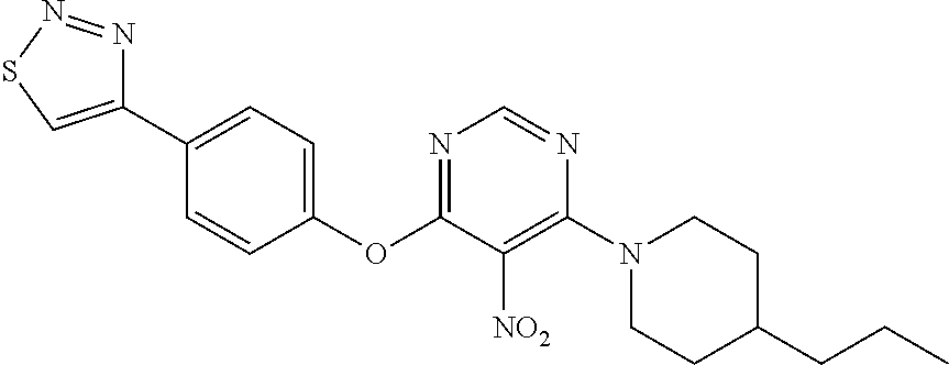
C1(OC2=NC=NC(N3CCC(CCC)CC3)=C2[NO2])=CC=C(C2=CSN=N2)C=C1
